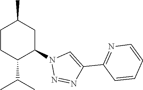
C1CC(C(C)C)C(N2N=NC(C3=NC=CC=C3)=C2)CC1C
